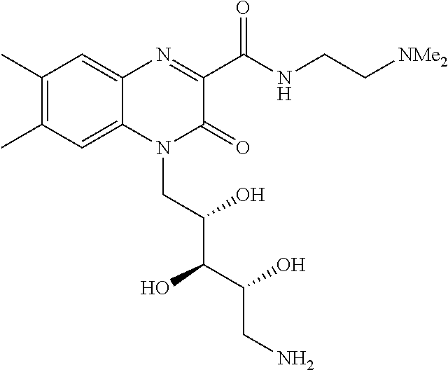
C1(C)=C(C)C=C2C(=C1)N=C(C(NCC[NMe2])=O)C(=O)N2CC(C(C(CN)O)O)O
